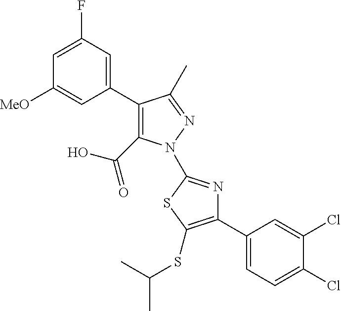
C1(C2=CC(F)=CC([MeO])=C2)=C(C(=O)O)N(C2=NC(C3=CC=C(Cl)C(Cl)=C3)=C(SC(C)C)S2)N=C1C
